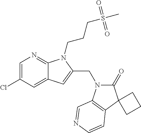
C1=C(Cl)C=C2C(=N1)N(CCCS(C)(=O)=O)C(CN1C(=O)C3(C4=C1C=NC=C4)CCC3)=C2
